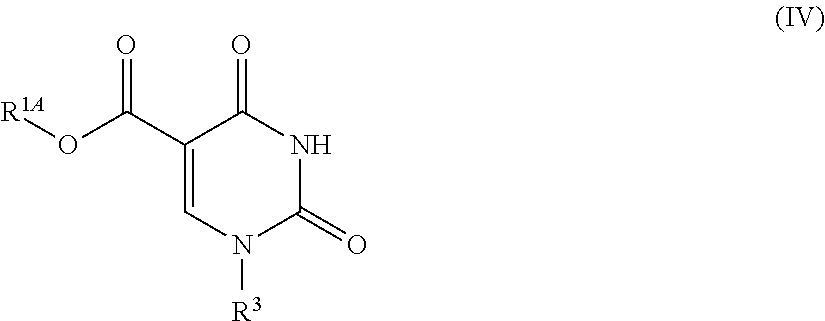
O(C(C1=CN([R3])C(=O)NC1=O)=O)[R1A]
